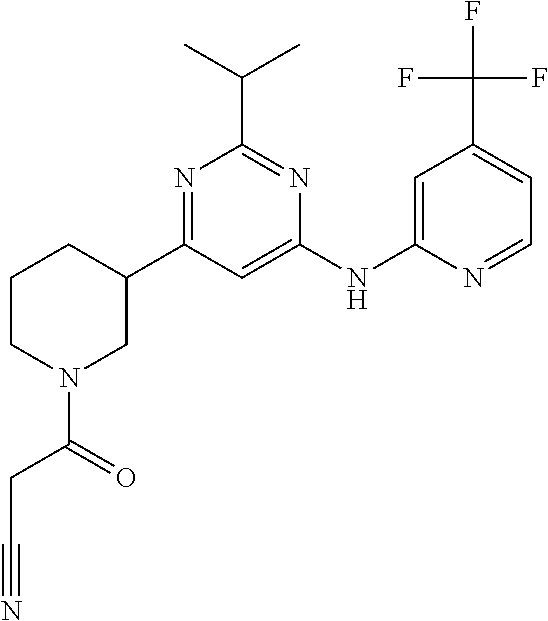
C1(C2CN(C(CC#N)=O)CCC2)=NC(C(C)C)=NC(NC2=CC(C(F)(F)F)=CC=N2)=C1
